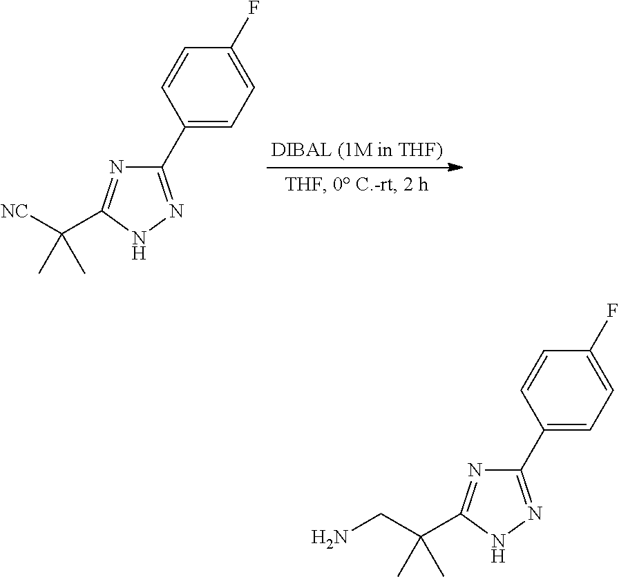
C1(C2=CC=C(F)C=C2)=NNC(C([NC])(C)C)=N1.C1(C2=CC=C(F)C=C2)=NNC(C(CN)(C)C)=N1
